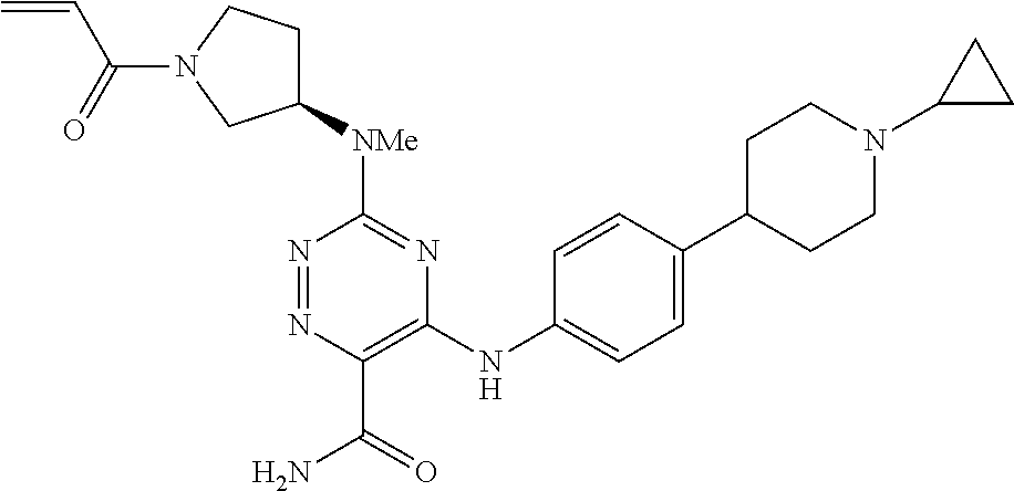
N1=NC(C(=O)N)=C(NC2=CC=C(C3CCN(C4CC4)CC3)C=C2)N=C1[NMe]C1CCN(C(=O)C=C)C1
